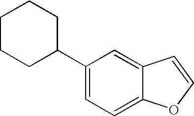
C1(C2CCCCC2)=CC=C2C(=C1)C=CO2
